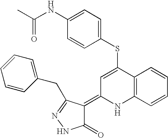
C12=C(C=CC=C1)NC(=C1C(=O)NN=C1CC1=CC=CC=C1)C=C2SC1=CC=C(NC(C)=O)C=C1
